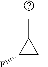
C1(F)CC1C(C)C
